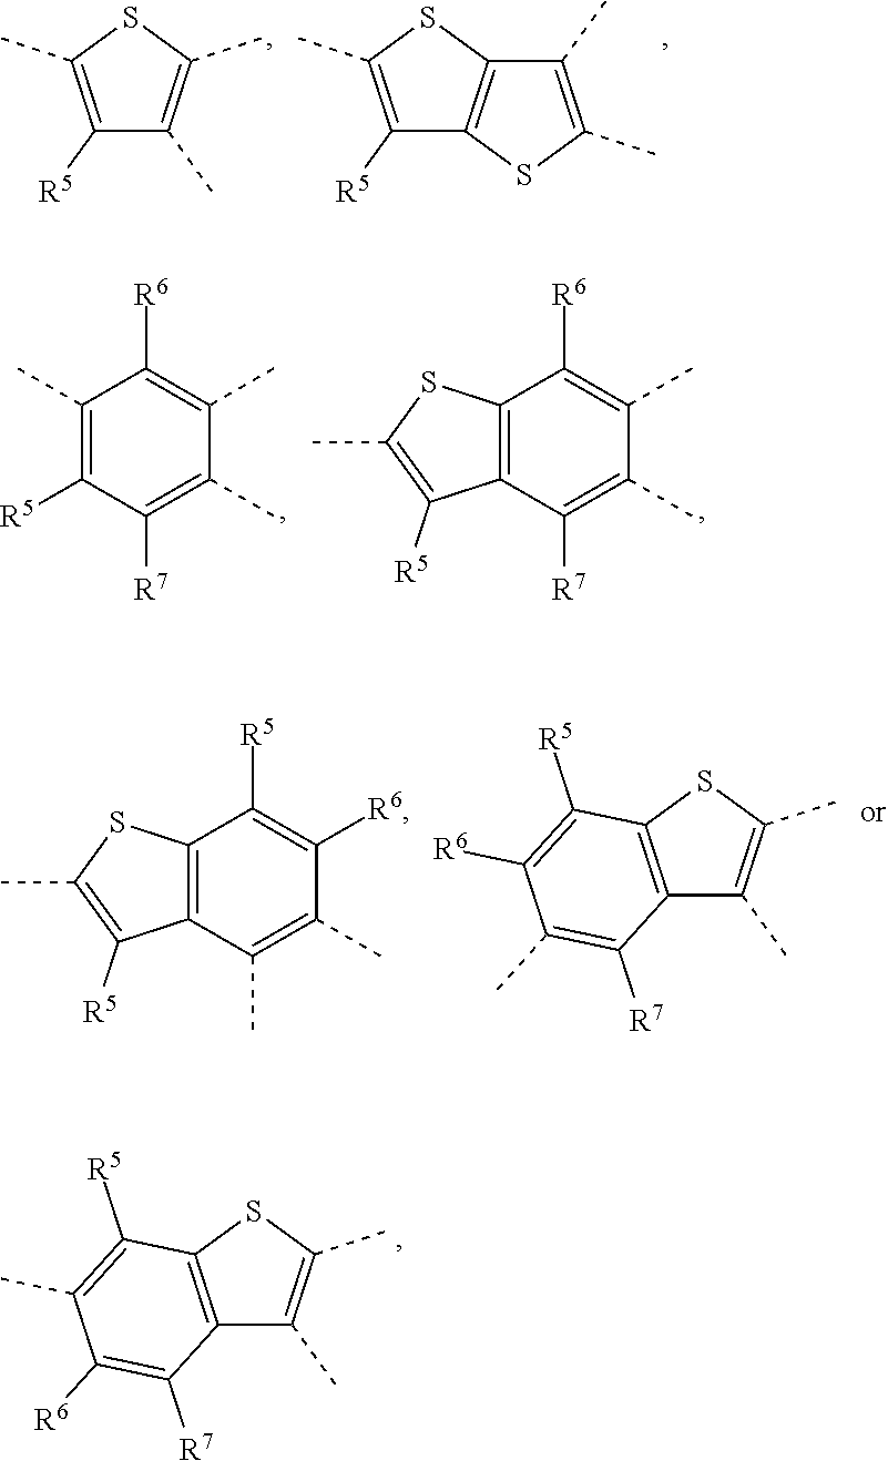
C1([R5])=C(C)SC(C)=C1C.C1([R5])=C(C)SC2=C1SC(C)=C2C.C1(C)=C([R5])C([R7])=C(C)C(C)=C1[R6].C12=C(C([R7])=C(C)C(C)=C1[R6])C([R5])=C(C)S2.C12=C(C(C)=C(C)C([R6])=C1[R5])C([R5])=C(C)S2.C12=C(SC(C)=C1C)C([R5])=C([R6])C(C)=C2[R7].C12=C(SC(C)=C1C)C([R5])=C(C)C([R6])=C2[R7]
